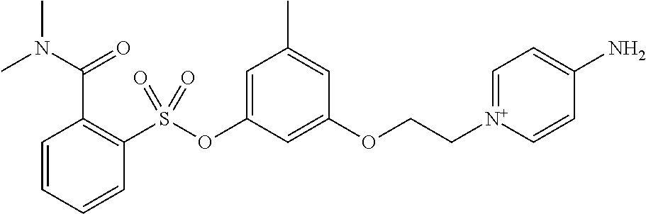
C1=CC=CC(S(OC2=CC(C)=CC(OCC[N+]3=CC=C(N)C=C3)=C2)(=O)=O)=C1C(N(C)C)=O
